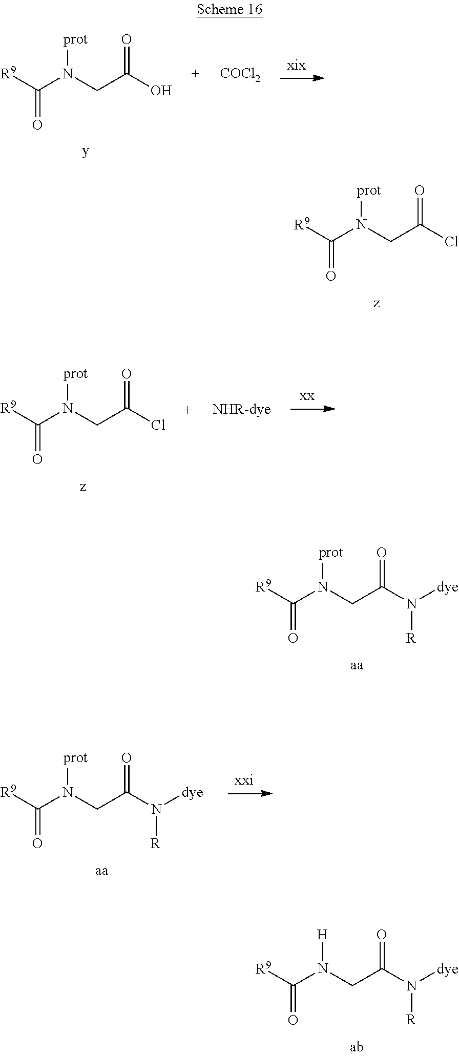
[R9]C(N(CC(O)=O)[prot])=O.[COCl2].[R9]C(N(CC(Cl)=O)[prot])=O.[R9]C(N(CC(N([dye])[R])=O)[prot])=O.[R9]C(N(CC(N([dye])[R])=O)[prot])=O.[R9]C(N(CC(N([dye])[R])=O)[H])=O.[NHR-dye].[R9]C(N(CC(Cl)=O)[prot])=O
